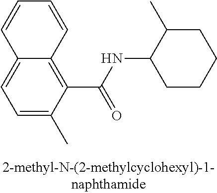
C1=C(C)C(C(NC2CCCCC2C)=O)=C2C(=C1)C=CC=C2
